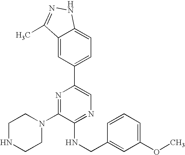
C1(N2CCNCC2)=NC(C2=CC=C3C(=C2)C(C)=NN3)=CN=C1NCC1=CC(OC)=CC=C1
